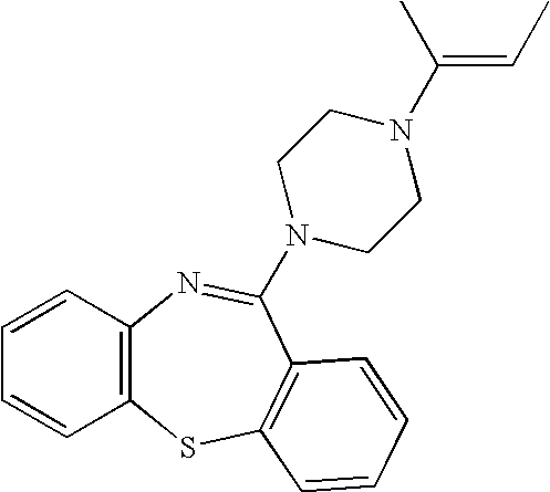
C12=C(SC3=C(C(N4CCN(C(=CC)C)CC4)=N1)C=CC=C3)C=CC=C2
